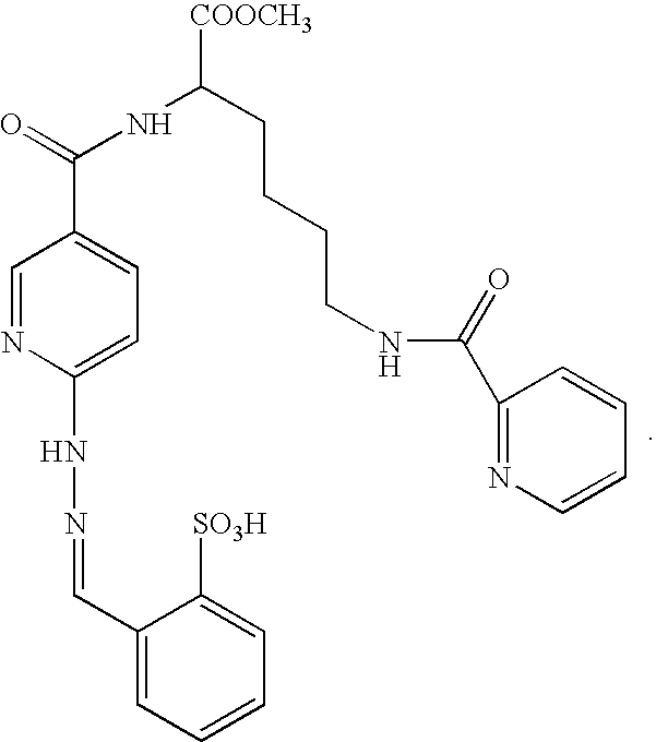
C1(C=NNC2=CC=C(C(=O)NC(CCCCNC(C3=NC=CC=C3)=O)[COOCH3])C=N2)=CC=CC=C1[SO3H]
